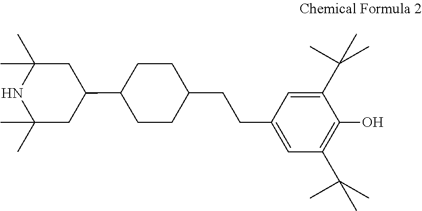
C1(C2CC(C)(C)NC(C)(C)C2)CCC(CCC2=CC(C(C)(C)C)=C(O)C(C(C)(C)C)=C2)CC1
